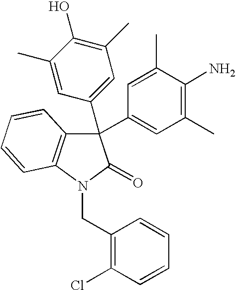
C1(C2(C3=CC(C)=C(O)C(C)=C3)C3=C(N(CC4=C(Cl)C=CC=C4)C2=O)C=CC=C3)=CC(C)=C(N)C(C)=C1
